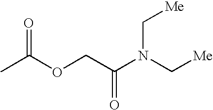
O(C(C)=O)CC(N(C[Me])C[Me])=O
